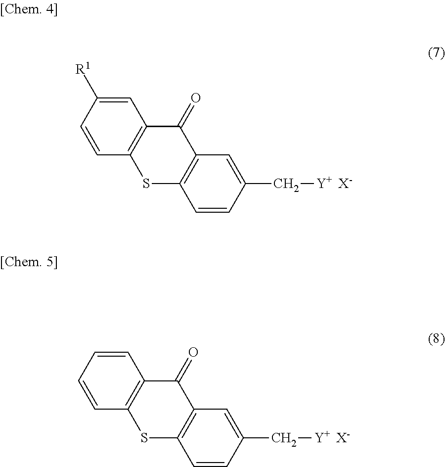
C1=CC([R1])=CC2=C1SC1=C(C2=O)C=C(C[Y])C=C1.[X-].C1=CC=CC2=C1SC1=C(C2=O)C=C(C[Y])C=C1.[X-]
